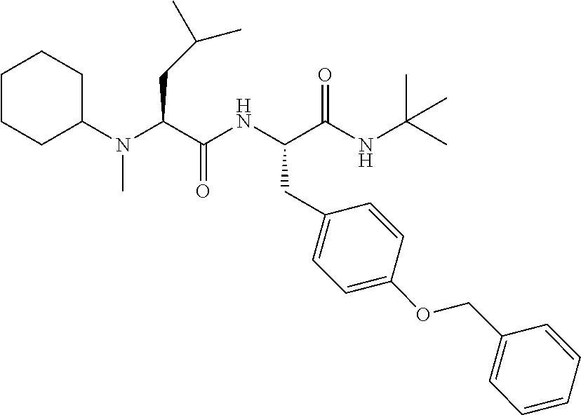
C1(N(C(C(NC(C(NC(C)(C)C)=O)CC2=CC=C(OCC3=CC=CC=C3)C=C2)=O)CC(C)C)C)CCCCC1
